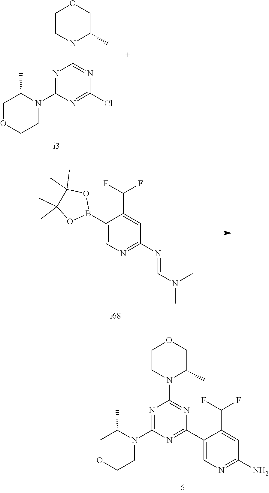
N1=C(N2C(C)COCC2)N=C(Cl)N=C1N1C(C)COCC1.C1(B2OC(C)(C)C(C)(C)O2)=CN=C(N=CN(C)C)C=C1C(F)F.N1=C(N2C(C)COCC2)N=C(C2=CN=C(N)C=C2C(F)F)N=C1N1C(C)COCC1
